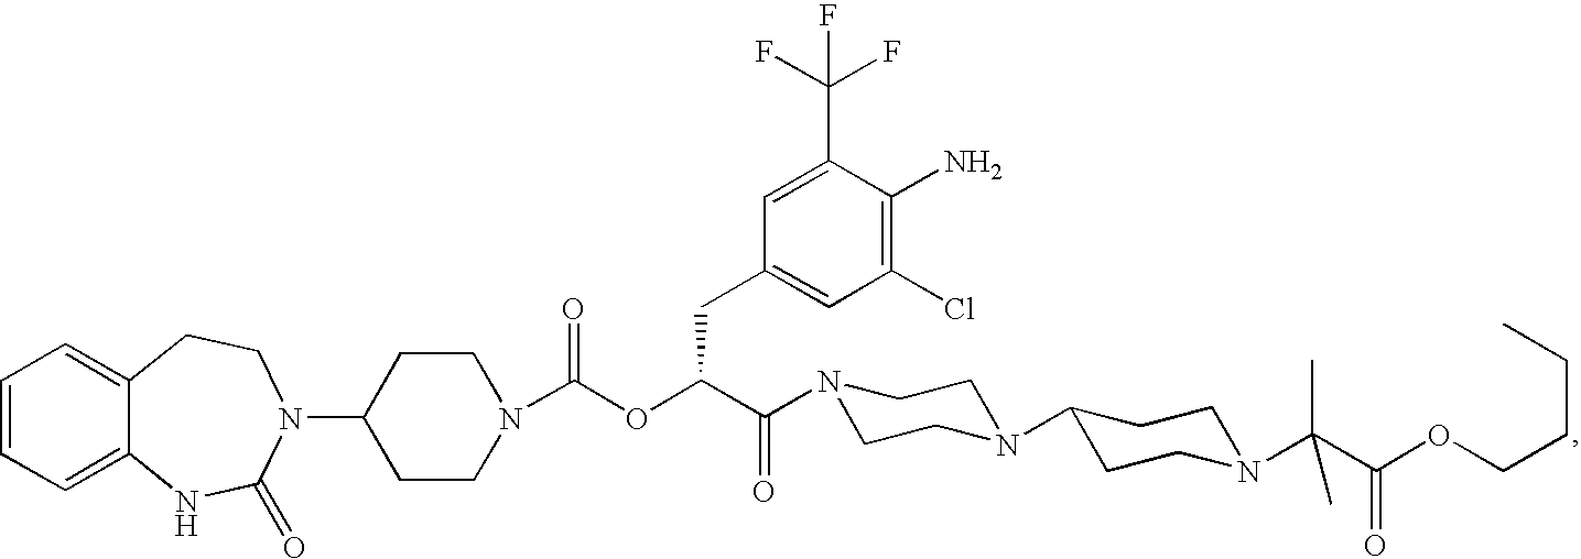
C1=CC=C2C(=C1)CCN(C1CCN(C(OC(C(=O)N3CCN(C4CCN(C(C(OCCCC)=O)(C)C)CC4)CC3)CC3=CC(Cl)=C(N)C(C(F)(F)F)=C3)=O)CC1)C(=O)N2
